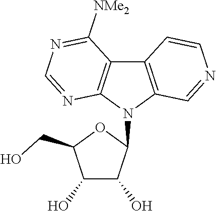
C1(O)C(O)C(N2C3=C(C4=C2N=CN=C4[NMe2])C=CN=C3)OC1CO
